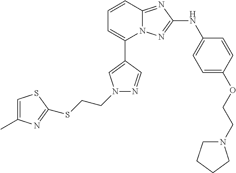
C1=CC2=NC(NC3=CC=C(OCCN4CCCC4)C=C3)=NN2C(C2=CN(CCSC3=NC(C)=CS3)N=C2)=C1
